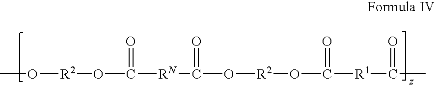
CO[R2]OC(=O)[RN]C(=O)O[R2]OC(=O)[R1]C(=O)C
